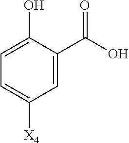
C1=C(O)C(C(O)=O)=CC([X4])=C1
